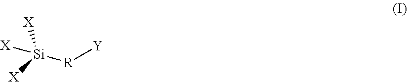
[Si]([X])([X])([R][Y])[X]
